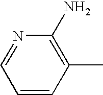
C1=CC(C)=C(N)N=C1
